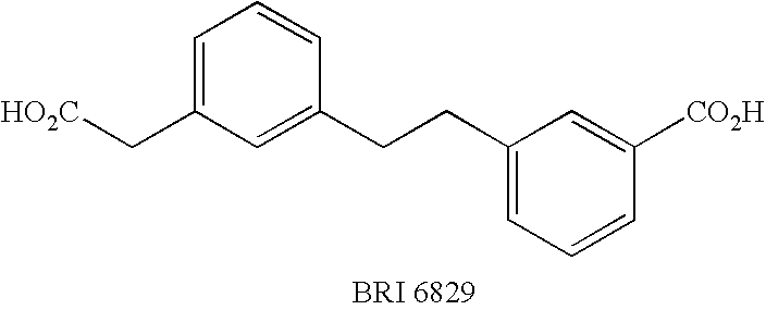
C1=C(C[HO2C])C=C(CCC2=CC=CC([CO2H])=C2)C=C1
